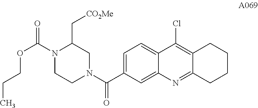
C1=C(C(N2CC(C[CO2Me])N(C(=O)OCCC)CC2)=O)C=C2C(=C1)C(Cl)=C1C(=N2)CCCC1
